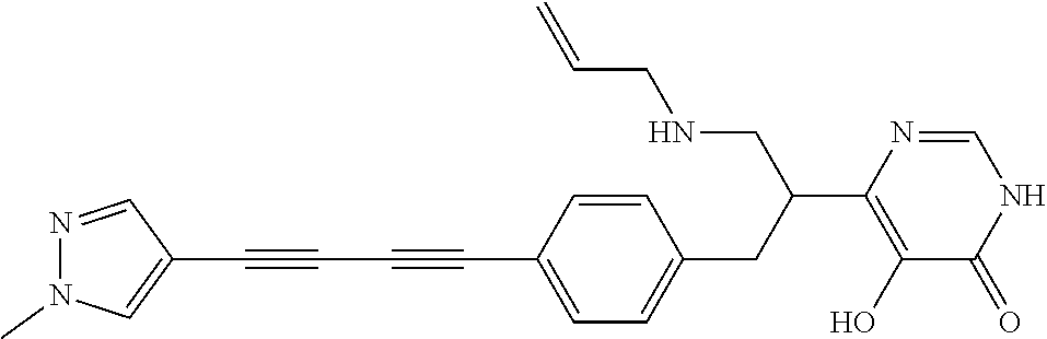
C1(C#CC#CC2=CN(C)N=C2)=CC=C(CC(C2=C(O)C(=O)NC=N2)CNCC=C)C=C1
